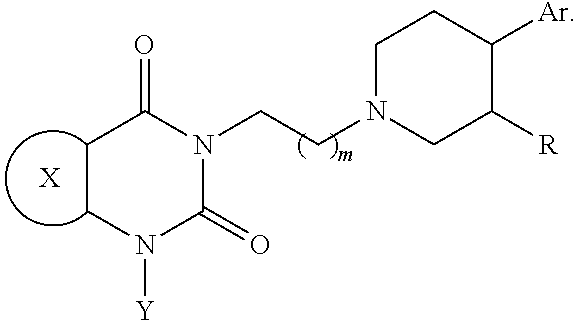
C1CC(=O)N(CCN2CC([R])C([Ar])CC2)C(=O)N1[Y].[X]
